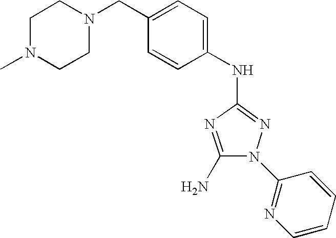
C1N(C)CCN(CC2=CC=C(NC3=NN(C4=NC=CC=C4)C(N)=N3)C=C2)C1
